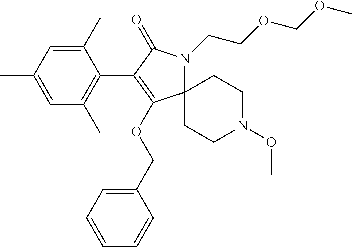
C1(C)=CC(C)=CC(C)=C1C1=C(OCC2=CC=CC=C2)C2(N(CCOCOC)C1=O)CCN(OC)CC2
